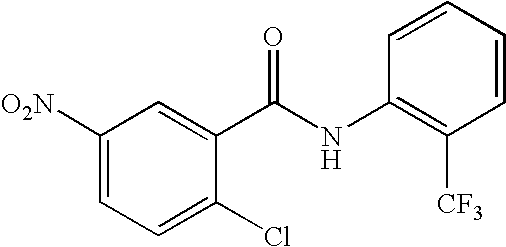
C1([O2N])=CC=C(Cl)C(C(NC2=C([CF3])C=CC=C2)=O)=C1
